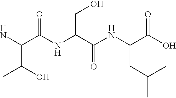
C(C(O)C)(N)C(NC(C(NC(C(O)=O)CC(C)C)=O)CO)=O
